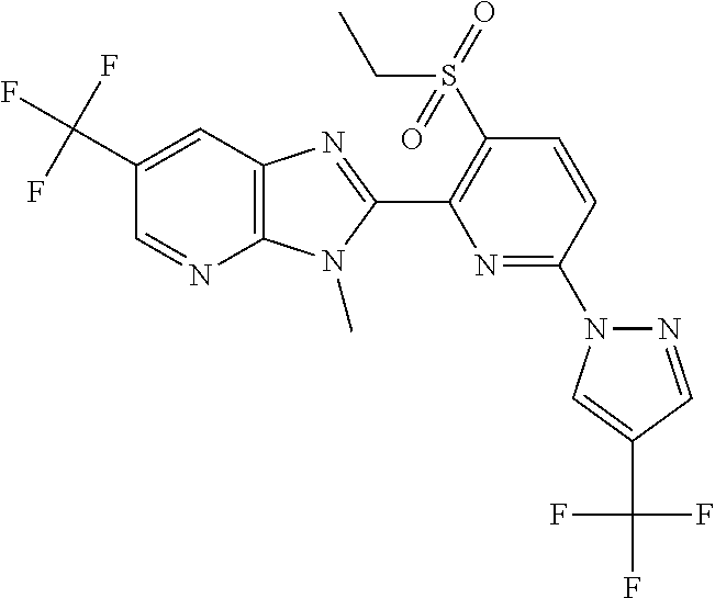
C12=C(C=C(C(F)(F)F)C=N1)N=C(C1=C(S(CC)(=O)=O)C=CC(N3N=CC(C(F)(F)F)=C3)=N1)N2C
